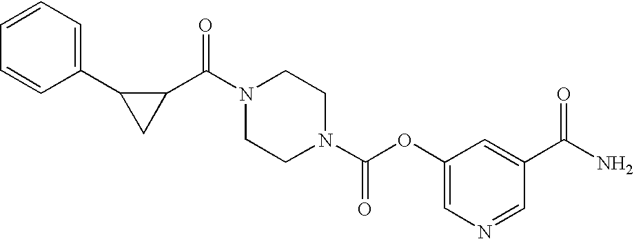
C1(C(N2CCN(C(=O)OC3=CN=CC(C(=O)N)=C3)CC2)=O)C(C2=CC=CC=C2)C1
